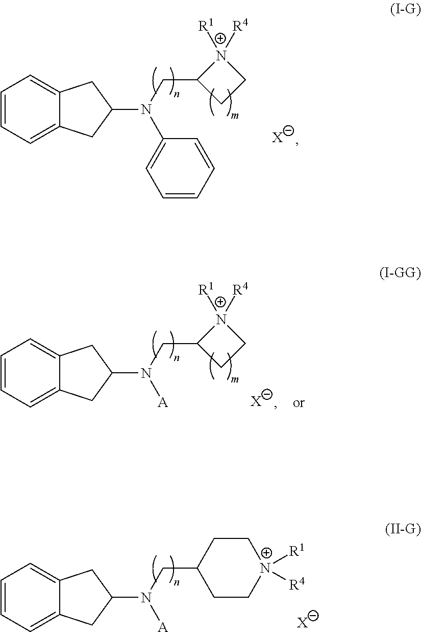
[X].C1=CC=C2C(=C1)CC(N(CC1CCN1([R1])[R4])C1=CC=CC=C1)C2.[X].C1=CC=C2C(=C1)CC(N(CC1CCN1([R1])[R4])[A])C2.C1=CC=C2C(=C1)CC(N(CC1CC[N+]([R1])([R4])CC1)[A])C2.[X]
